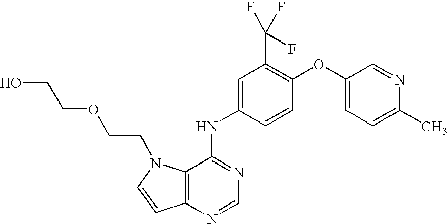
OCCOCCN1C2=C(C=C1)N=CN=C2NC1=CC(C(F)(F)F)=C(OC2=CC=C(C)N=C2)C=C1
